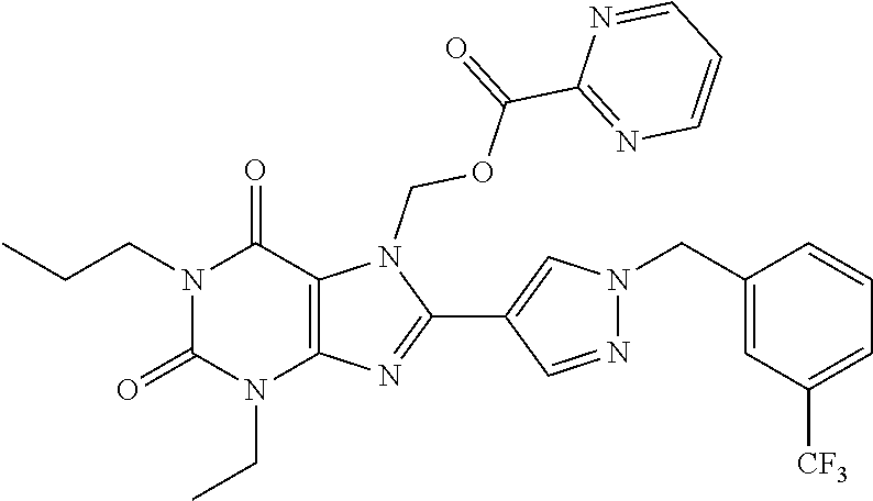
N1(CCC)C(=O)N(CC)C2=C(C1=O)N(COC(C1=NC=CC=N1)=O)C(C1=CN(CC3=CC([CF3])=CC=C3)N=C1)=N2
